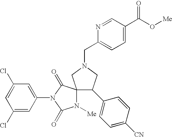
C1(Cl)=CC(N2C(=O)C3(N([Me])C2=O)CN(CC2=CC=C(C(O[Me])=O)C=N2)CC3C2=CC=C([CN])C=C2)=CC(Cl)=C1
